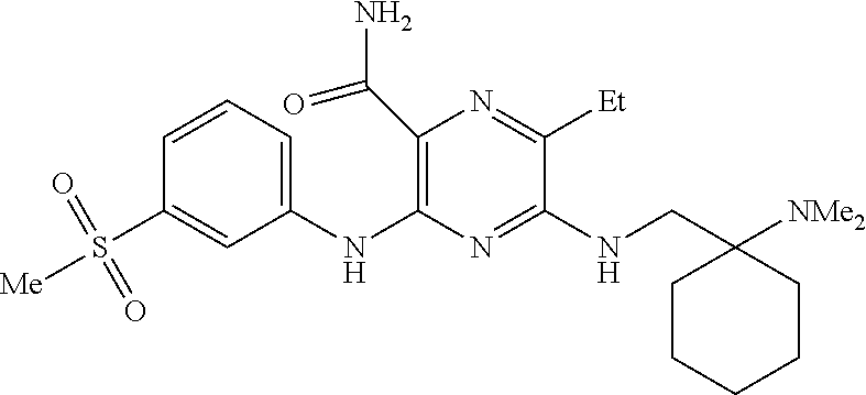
C1(S([Me])(=O)=O)=CC(NC2=C(C(N)=O)N=C([Et])C(NCC3([NMe2])CCCCC3)=N2)=CC=C1
